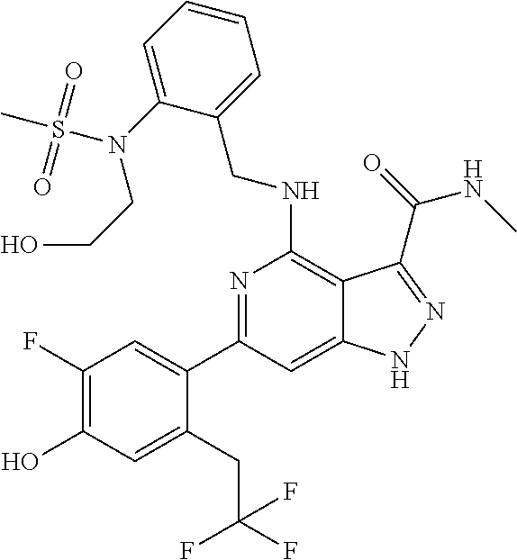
C1(C2=CC(F)=C(O)C=C2CC(F)(F)F)=NC(NCC2=CC=CC=C2N(S(C)(=O)=O)CCO)=C2C(=C1)NN=C2C(NC)=O
